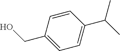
C1=CC(CO)=CC=C1C(C)C
